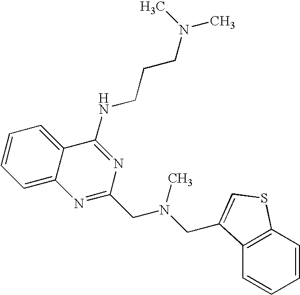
C1=C2C(=CC=C1)C(NCCCN(C)C)=NC(CN(CC1=CSC3=C1C=CC=C3)C)=N2
